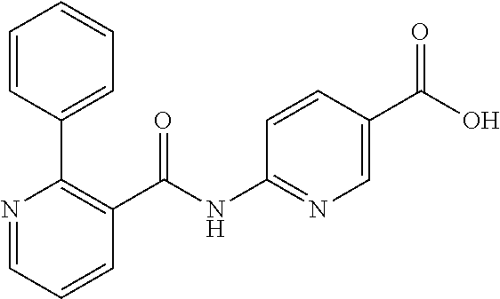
C1=CC(C2=C(C(NC3=NC=C(C(O)=O)C=C3)=O)C=CC=N2)=CC=C1
